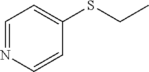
C1=NC=CC(SCC)=C1
